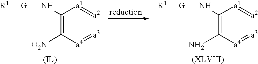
C1(N[G][R1])=C([O2N])[a4]=[a3][a2]=[a1]1.C1(N[G][R1])=C(N)[a4]=[a3][a2]=[a1]1
